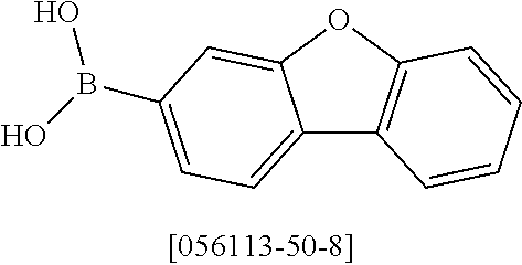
C12=CC=C(B(O)O)C=C1OC1=C2C=CC=C1
